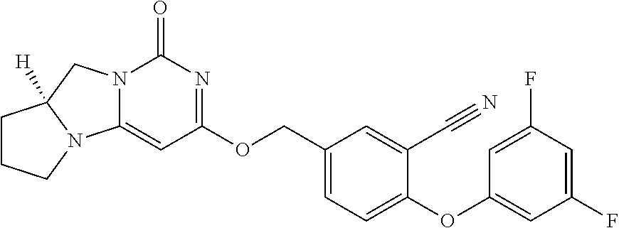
N12C(=CC(OCC3=CC=C(OC4=CC(F)=CC(F)=C4)C(C#N)=C3)=NC1=O)N1C([H])(C2)CCC1
